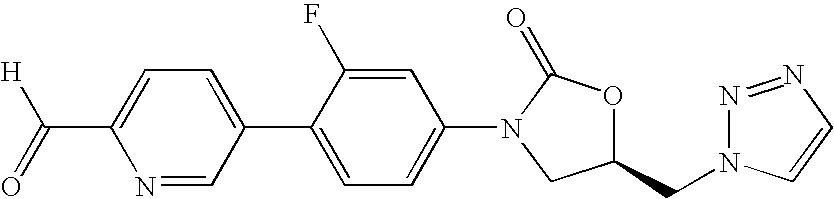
[H]C(C1=CC=C(C2=CC=C(N3CC(CN4N=NC=C4)OC3=O)C=C2F)C=N1)=O
